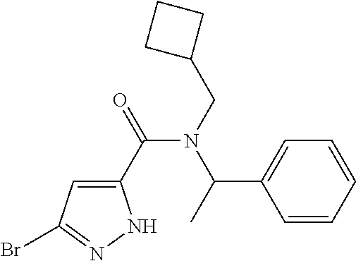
C1(C(=O)N(CC2CCC2)C(C2=CC=CC=C2)C)=CC(Br)=NN1
